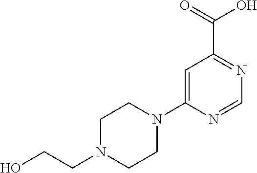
C1=C(N2CCN(CCO)CC2)N=CN=C1C(=O)O
